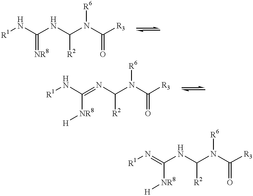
[R1]NC(NC(N(C([R3])=O)[R6])[R2])=[NR8].[R1]NC(=NC(N(C([R3])=O)[R6])[R2])[NR8][H].[R1]N=C(NC(N(C([R3])=O)[R6])[R2])[NR8][H]
